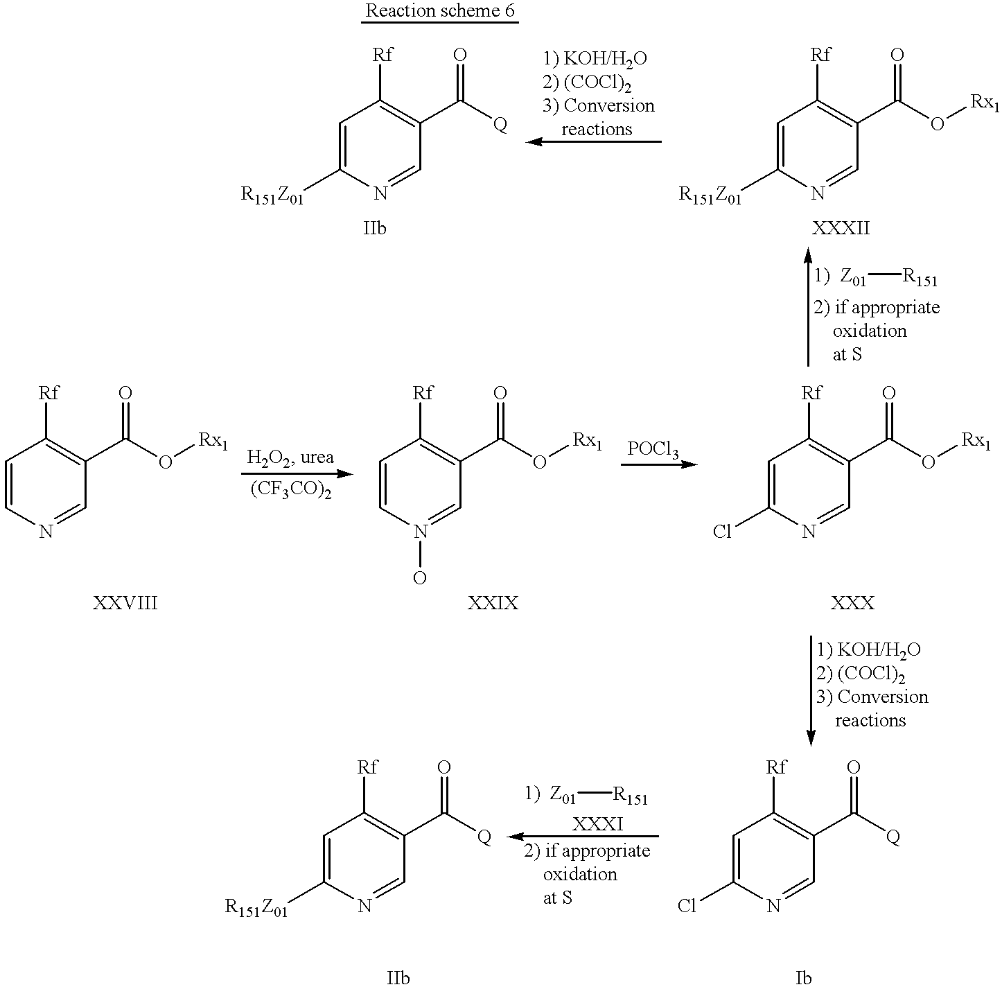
C1=NC([R151Z01])=CC([Rf])=C1C([Q])=O.C1=NC([R151Z01])=CC([Rf])=C1C(O[Rx1])=O.[Z01][R151].C1=NC(Cl)=CC([Rf])=C1C(O[Rx1])=O.C1=N(O)C=CC([Rf])=C1C(O[Rx1])=O.C1=NC=CC([Rf])=C1C(O[Rx1])=O.[Z01][R151].C1=NC(Cl)=CC([Rf])=C1C([Q])=O.C1=NC([R151Z01])=CC([Rf])=C1C([Q])=O
